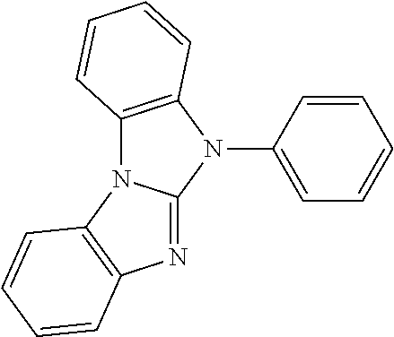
N1=C2N(C3=C1C=CC=C3)C1=C(N2C2=CC=CC=C2)C=CC=C1
